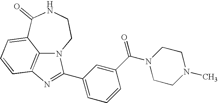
C1(=O)C2=CC=CC3=C2N(CCN1)C(C1=CC=CC(C(N2CCN(C)CC2)=O)=C1)=N3
